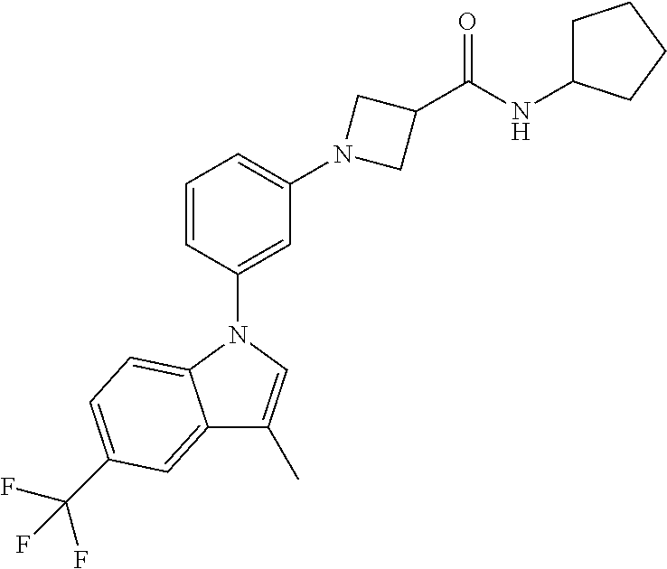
C1=CC(N2C3=CC=C(C(F)(F)F)C=C3C(C)=C2)=CC(N2CC(C(NC3CCCC3)=O)C2)=C1
